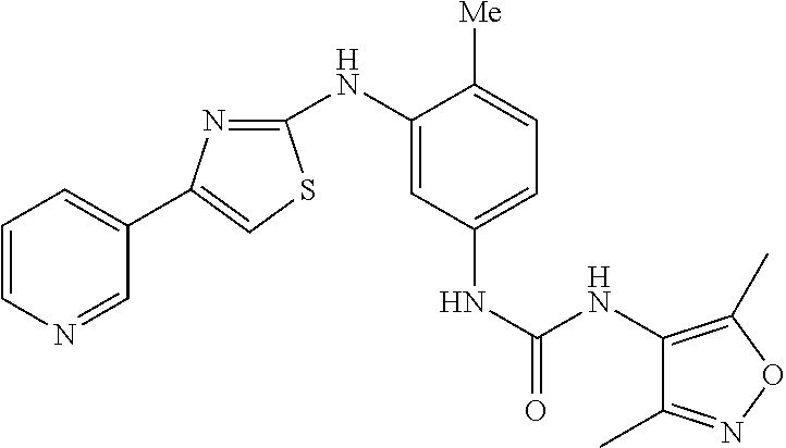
C1(C2=CSC(NC3=CC(NC(=O)NC4=C(C)ON=C4C)=CC=C3[Me])=N2)=CC=CN=C1
